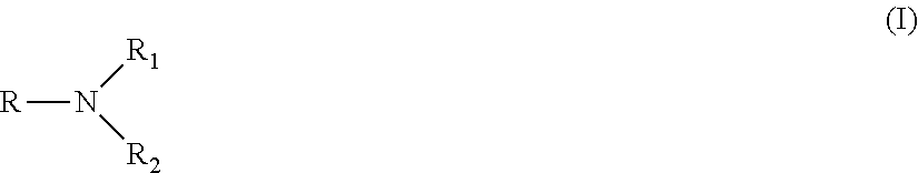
[R]N([R1])[R2]
